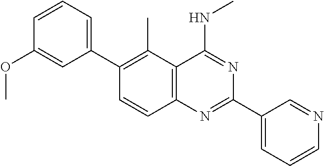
C1(C2=CC=CC(OC)=C2)=C(C)C2=C(C=C1)N=C(C1=CC=CN=C1)N=C2NC
